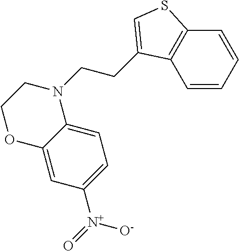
C1=CC=CC2=C1C(CCN1CCOC3=CC([N+](=O)[O-])=CC=C13)=CS2
